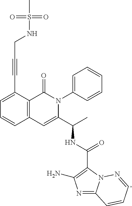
C1=C(C#CCNS(C)(=O)=O)C2=C(C=C1)C=C(C(C)NC(=O)C1=C(N)N=C3N1N=CC=C3)N(C1=CC=CC=C1)C2=O
